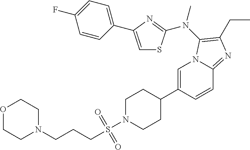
C1=C(C2CCN(S(=O)(=O)CCCN3CCOCC3)CC2)C=CC2=NC(CC)=C(N(C)C3=NC(C4=CC=C(F)C=C4)=CS3)N12
